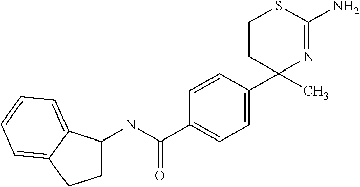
C1(C)(C2=CC=C(C(NC3CCC4=CC=CC=C34)=O)C=C2)N=C(N)SCC1
